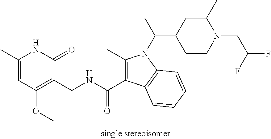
C1(C)=CC(OC)=C(CNC(C2=C(C)N(C(C)C3CC(C)N(CC(F)F)CC3)C3=C2C=CC=C3)=O)C(=O)N1
